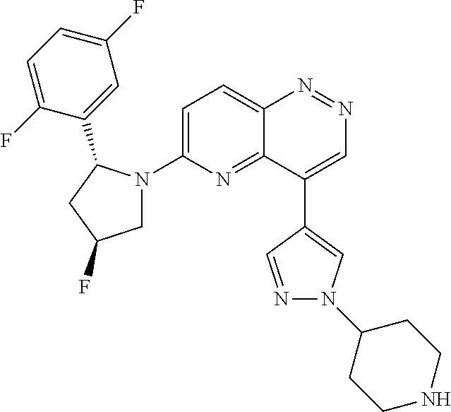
C12=CC=C(N3CC(F)CC3C3=CC(F)=CC=C3F)N=C1C(C1=CN(C3CCNCC3)N=C1)=CN=N2
